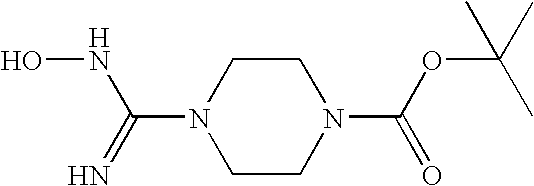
C1CN(C(NO)=N)CCN1C(OC(C)(C)C)=O
